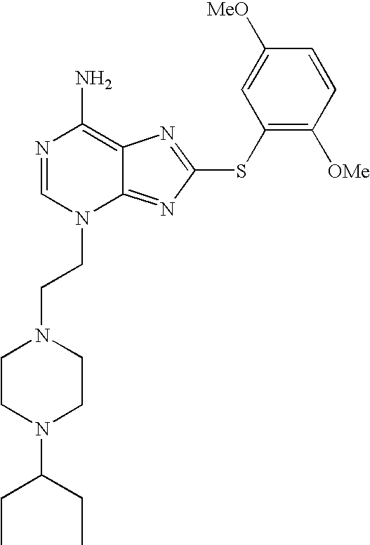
N1=CN(CCN2CCN(C(CC)CC)CC2)C2=NC(SC3=C([OMe])C=CC([MeO])=C3)=NC2=C1N
